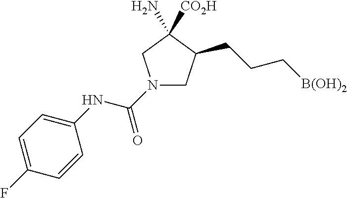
C1C(CCC[B(OH)2])C(N)([CO2H])CN1C(NC1=CC=C(F)C=C1)=O
